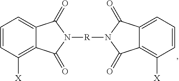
C1=CC([X])=C2C(=C1)C(=O)N([R]N1C(=O)C3=CC=CC([X])=C3C1=O)C2=O
